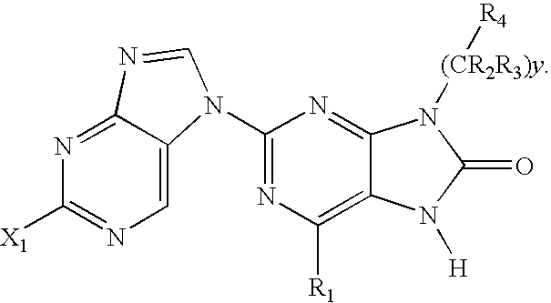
N1=C([X1])N=C2C(=C1)N(C1=NC([R1])=C3C(=N1)N([(CR2R3)y][R4])C(=O)N3[H])C=N2
